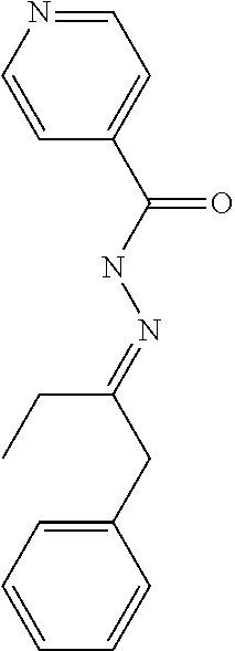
C1=NC=CC(C(=O)NN=C(CC)CC2=CC=CC=C2)=C1
